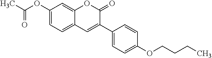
C1(OC(C)=O)=CC=C2C(=C1)OC(=O)C(C1=CC=C(OCCCC)C=C1)=C2
